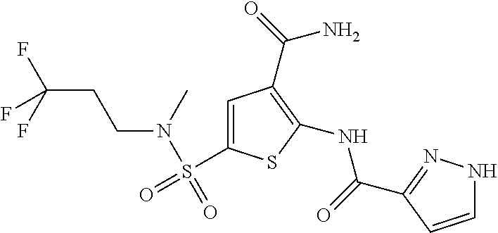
C1(NC(=O)C2=NNC=C2)=C(C(=O)N)C=C(S(=O)(N(C)CCC(F)(F)F)=O)S1
